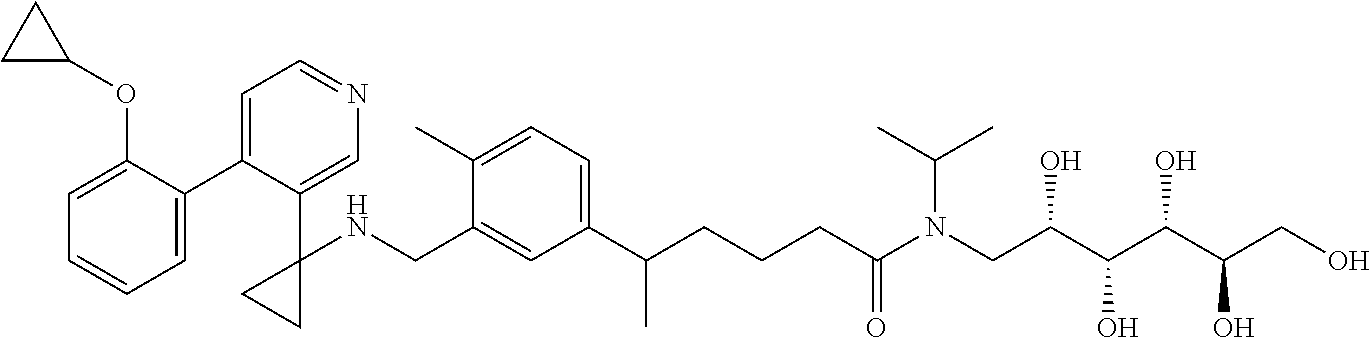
C1(C2=CC=NC=C2C2(NCC3=CC(C(CCCC(N(CC(C(C(C(CO)O)O)O)O)C(C)C)=O)C)=CC=C3C)CC2)=CC=CC=C1OC1CC1
